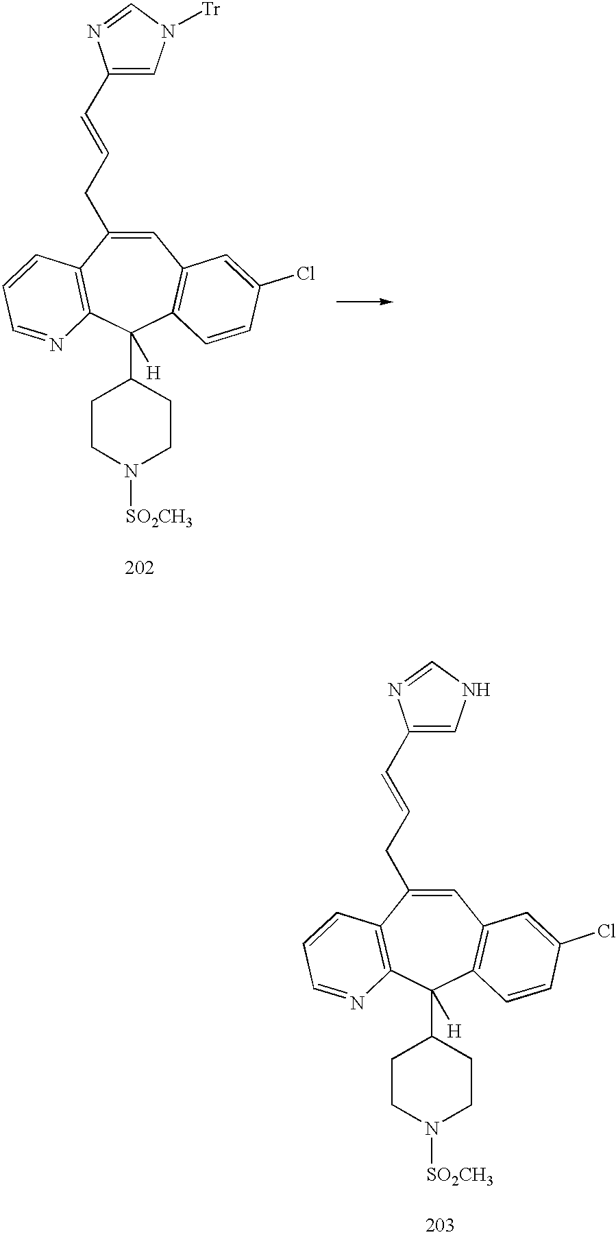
C1=C(CC=CC2=CNC=N2)C2=C(C(C3CCN([SO2CH3])CC3)([H])C3=C1C=C(Cl)C=C3)N=CC=C2.C1=C(CC=CC2=CN([Tr])C=N2)C2=C(C(C3CCN([SO2CH3])CC3)([H])C3=C1C=C(Cl)C=C3)N=CC=C2
